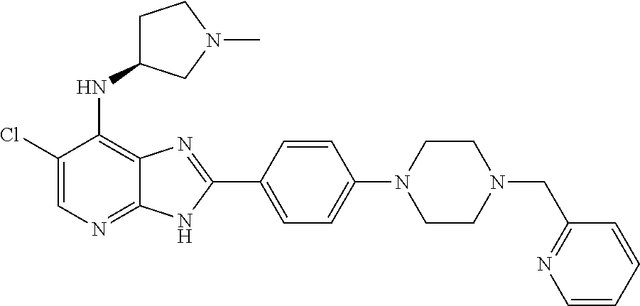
C1(Cl)=CN=C2C(=C1NC1CCN(C)C1)N=C(C1=CC=C(N3CCN(CC4=NC=CC=C4)CC3)C=C1)N2
